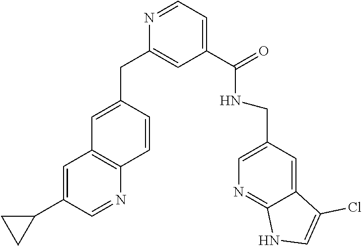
N1=CC=C(C(NCC2=CN=C3C(=C2)C(Cl)=CN3)=O)C=C1CC1=CC2=C(C=C1)N=CC(C1CC1)=C2
